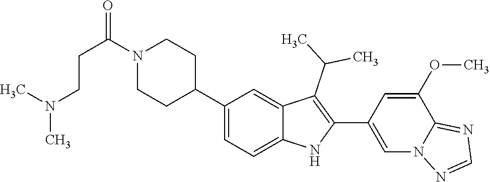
N1(C(CCN(C)C)=O)CCC(C2=CC=C3C(=C2)C(C(C)C)=C(C2=CN4C(=NC=N4)C(OC)=C2)N3)CC1
